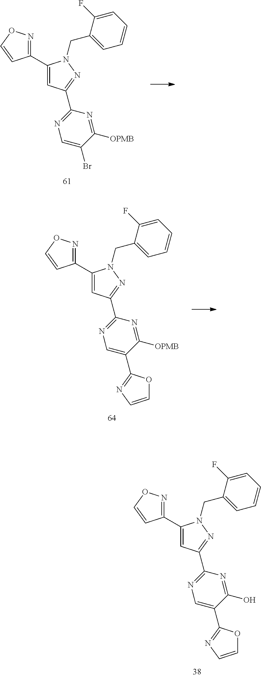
C1=CC=C(F)C(CN2C(C3=NOC=C3)=CC(C3=NC=C(Br)C([OPMB])=N3)=N2)=C1.C1=CC=C(F)C(CN2C(C3=NOC=C3)=CC(C3=NC=C(C4=NC=CO4)C(O)=N3)=N2)=C1.C1=CC=C(F)C(CN2C(C3=NOC=C3)=CC(C3=NC=C(C4=NC=CO4)C([OPMB])=N3)=N2)=C1
